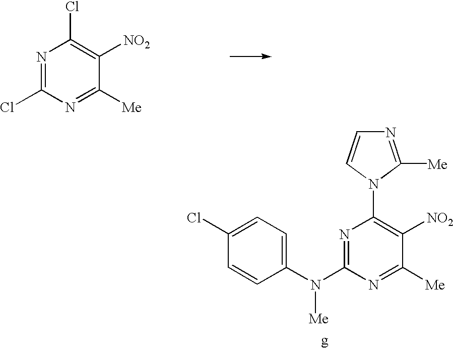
N1=C(Cl)N=C([Me])C([NO2])=C1Cl.N1=C(N(C2=CC=C(Cl)C=C2)[Me])N=C([Me])C([NO2])=C1N1C([Me])=NC=C1
